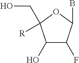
C1(O)C(F)C(B)OC1(CO)[R]
